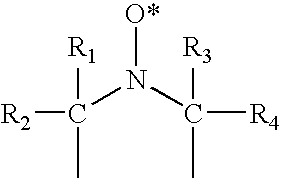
[R2]C(N(C([R4])([R3])C)[O*])(C)[R1]
